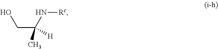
C(C([H])(N[Rc])C)O
